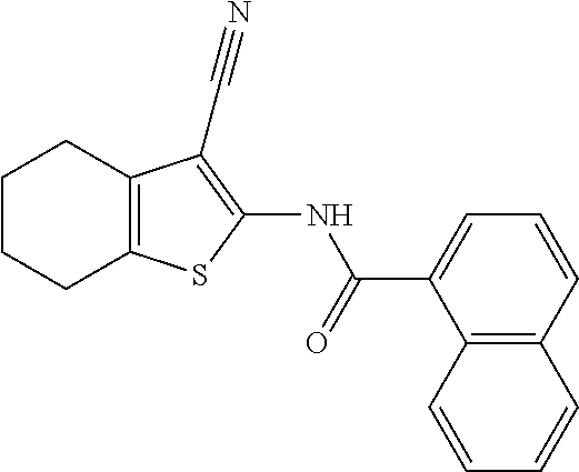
C1CCC2=C(C1)C(C#N)=C(NC(=O)C1=CC=CC3=C1C=CC=C3)S2
